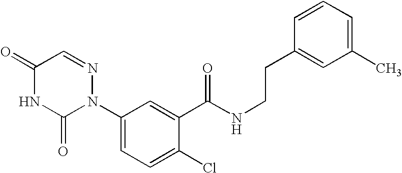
C1(=O)NC(=O)N(C2=CC=C(Cl)C(C(=O)NCCC3=CC(C)=CC=C3)=C2)N=C1
